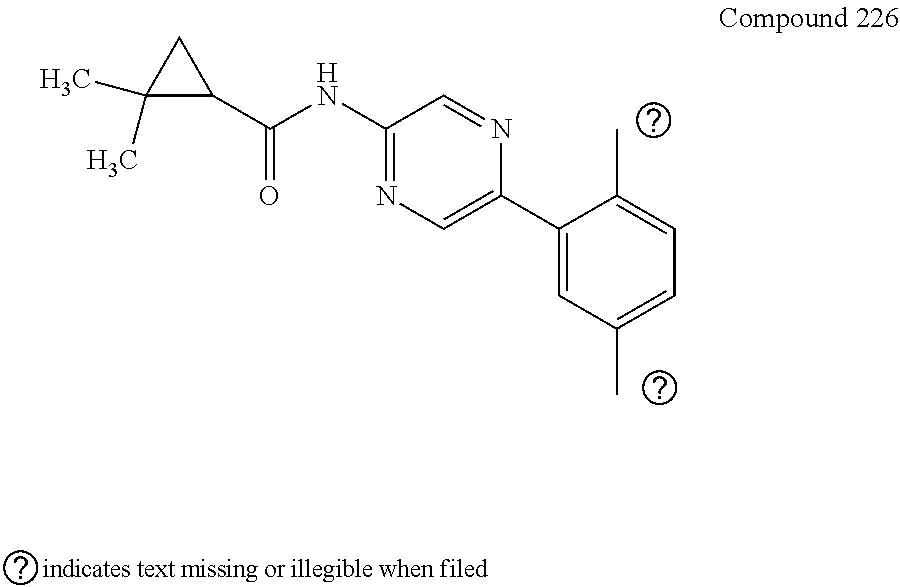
C1(C2=CN=C(NC(=O)C3CC3(C)C)C=N2)=CC(C)=CC=C1C
